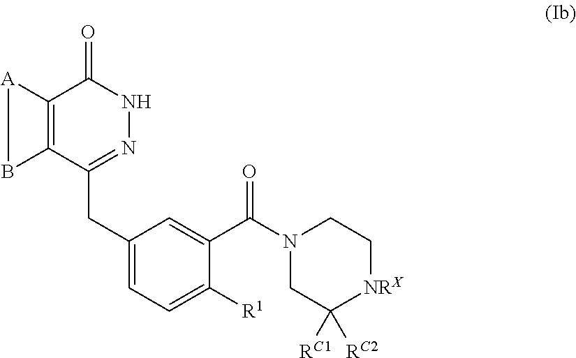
C12=C(C(CC3=CC=C([R1])C(C(N4CC([RC1])([RC2])[NRX]CC4)=O)=C3)=NNC1=O)B[A]2
